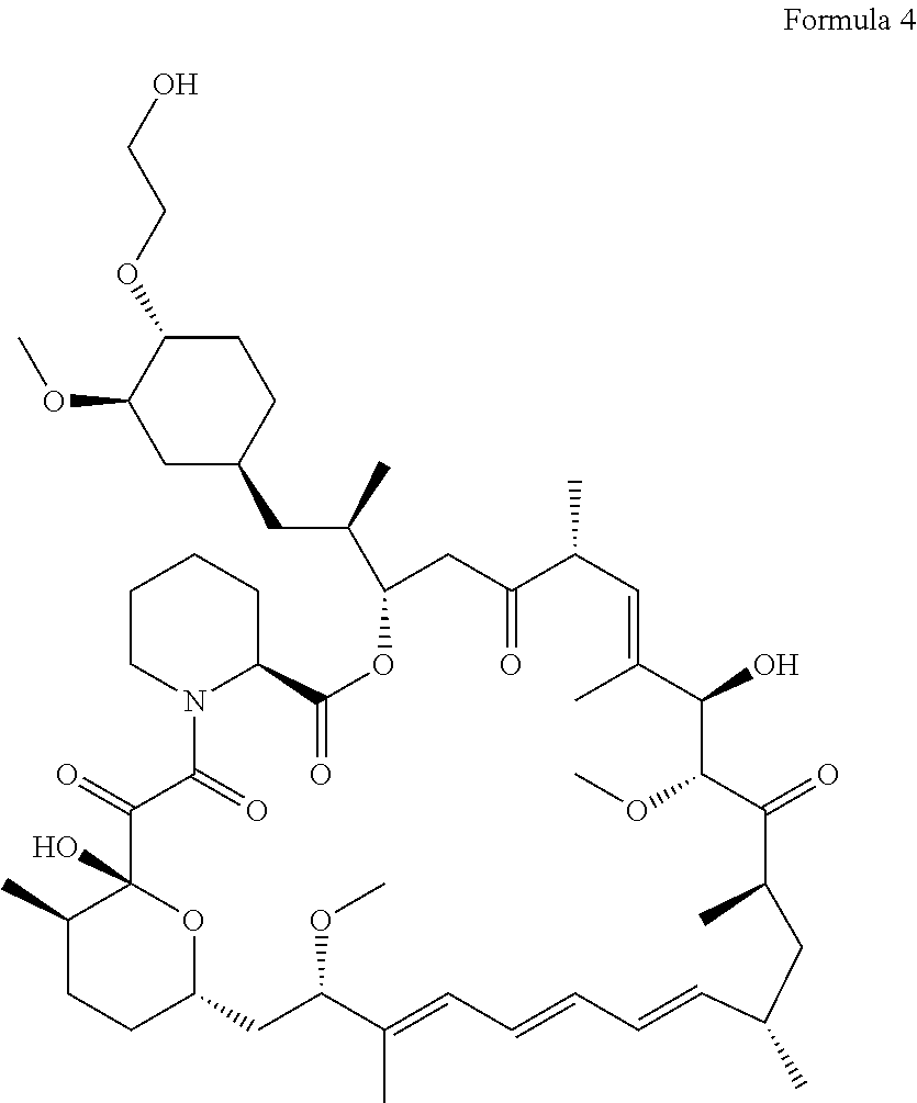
C1CN2C(CC1)C(=O)OC(C(C)CC1CCC(OCCO)C(OC)C1)CC(=O)C(C)C=C(C)C(O)C(OC)C(=O)C(C)CC(C)C=CC=CC=C(C)C(OC)CC1CCC(C)C(O)(C(=O)C2=O)O1
